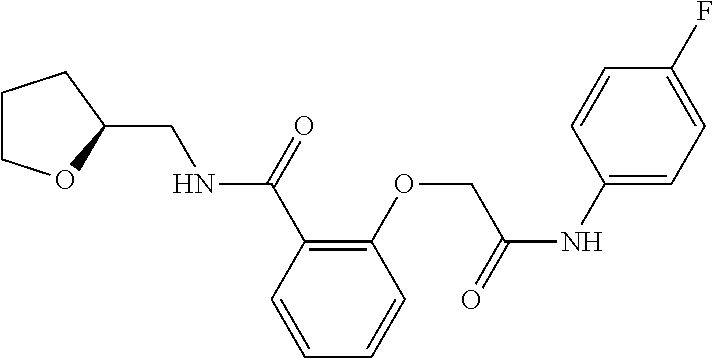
C1(C(NCC2OCCC2)=O)=C(OCC(NC2=CC=C(F)C=C2)=O)C=CC=C1
